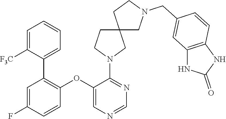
C1=C(F)C=CC(OC2=CN=CN=C2N2CC3(CC2)CN(CC2=CC4=C(C=C2)NC(=O)N4)CC3)=C1C1=CC=CC=C1[F3C]
